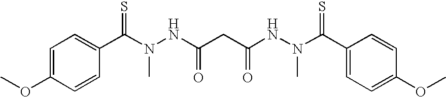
C1=C(OC)C=CC(C(N(NC(CC(NN(C(C2=CC=C(OC)C=C2)=S)C)=O)=O)C)=S)=C1
